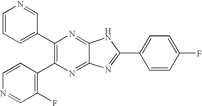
C1(C2=C(C3=C(F)C=NC=C3)N=C3C(=N2)NC(C2=CC=C(F)C=C2)=N3)=CC=CN=C1
